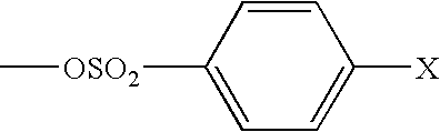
C1=CC([OSO2]C)=CC=C1[X]
